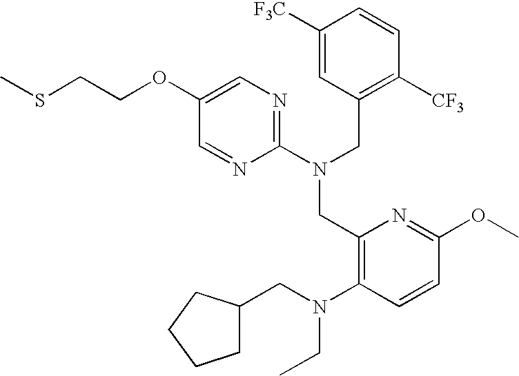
C1(OCCSC)=CN=C(N(CC2=C([CF3])C=CC([F3C])=C2)CC2=C(N(CC3CCCC3)CC)C=CC(OC)=N2)N=C1
